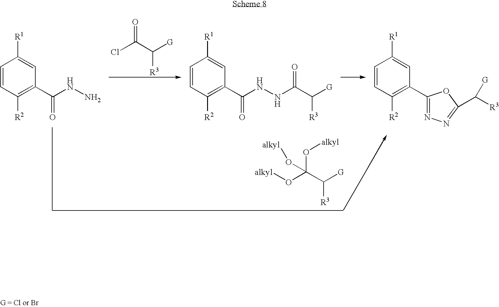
ClC(C([G])[R3])=O.C1=CC([R2])=C(C(NN)=O)C=C1[R1].C1=CC([R2])=C(C(NNC(C([G])[R3])=O)=O)C=C1[R1].C1=CC([R2])=C(C2=NN=C(C([R3])[G])O2)C=C1[R1].[R3]C(C(O[alkyl])(O[alkyl])O[alkyl])[G]
